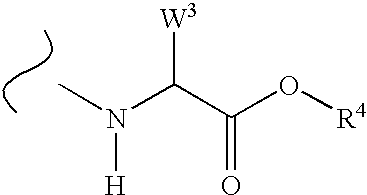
CN(C(C(O[R4])=O)[W3])[H]
